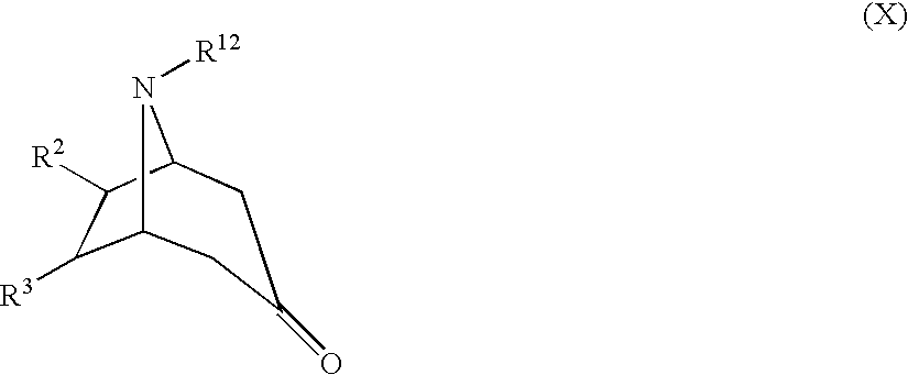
C12C([R3])C([R2])C(CC(=O)C1)N2[R12]
